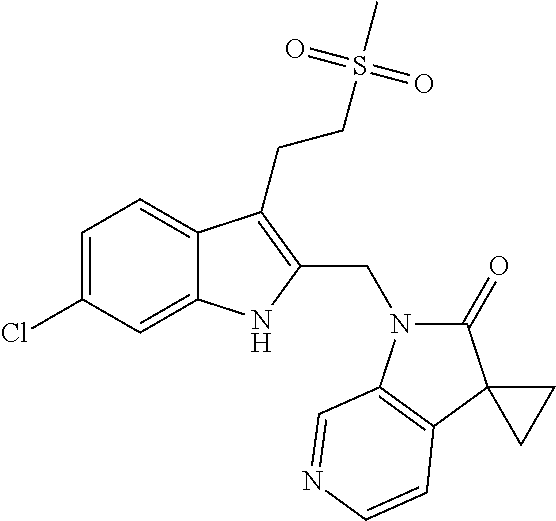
C1=C(Cl)C=C2C(=C1)C(CCS(C)(=O)=O)=C(CN1C(=O)C3(C4=C1C=NC=C4)CC3)N2
